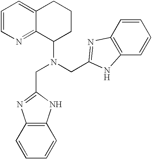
N(C1CCCC2=CC=CN=C12)(CC1=NC2=C(C=CC=C2)N1)CC1=NC2=C(C=CC=C2)N1
